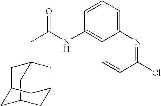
C12(CC(=O)NC3=C4C(=CC=C3)N=C(Cl)C=C4)CC3CC(C1)CC(C3)C2
